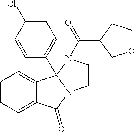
C12=CC=CC=C1C1(C3=CC=C(Cl)C=C3)N(C2=O)CCN1C(C1COCC1)=O
